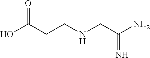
C(NCC(N)=N)CC(O)=O
